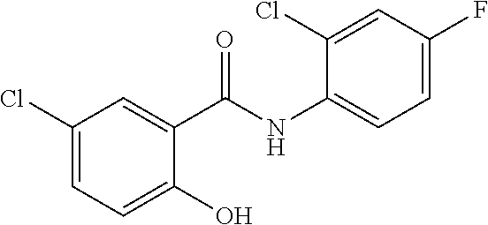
C1(Cl)=CC=C(O)C(C(NC2=CC=C(F)C=C2Cl)=O)=C1
